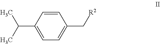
C1(C(C)C)=CC=C(C[R2])C=C1
